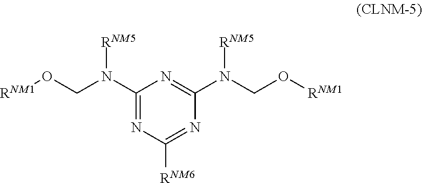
C1(N(CO[RNM1])[RNM5])=NC([RNM6])=NC(N(CO[RNM1])[RNM5])=N1
